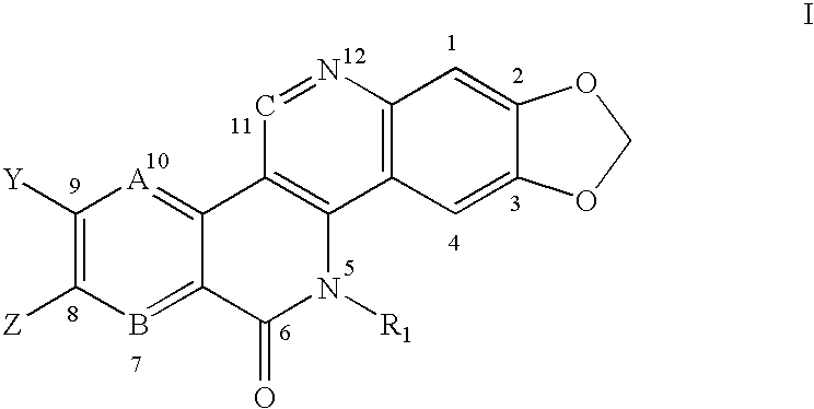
C1([Y])=C([Z])B=C2C(=[A]1)C1=C(N([R1])C2=O)C2=C(N=C1)C=C1C(=C2)OCO1
